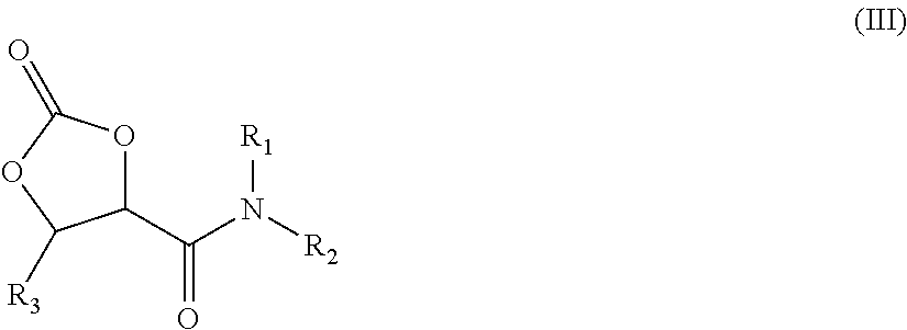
C1(C(N([R2])[R1])=O)OC(=O)OC1[R3]
